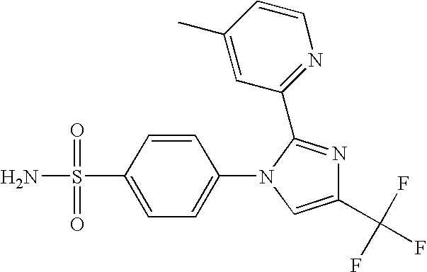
C1(N2C=C(C(F)(F)F)N=C2C2=NC=CC(C)=C2)=CC=C(S(N)(=O)=O)C=C1
